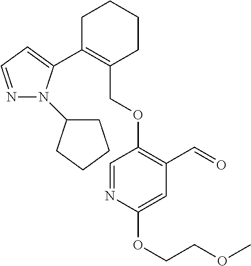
C1C(C2=CC=NN2C2CCCC2)=C(COC2=C(C=O)C=C(OCCOC)N=C2)CCC1
